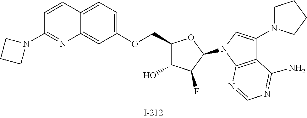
C1(COC2=CC=C3C(=C2)N=C(N2CCC2)C=C3)C(O)C(F)C(N2C=C(N3CCCC3)C3=C2N=CN=C3N)O1
